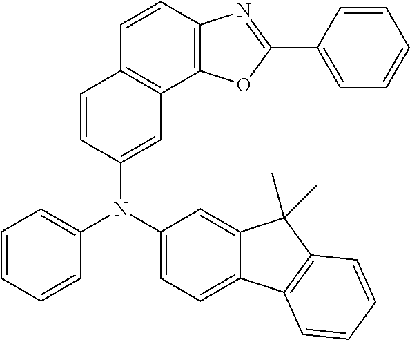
C1(N(C2=CC=C3C(=C2)C(C)(C)C2=C3C=CC=C2)C2=CC=CC=C2)=CC2=C(C=C1)C=CC1=C2OC(C2=CC=CC=C2)=N1
